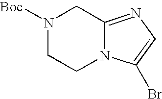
N1([Boc])CCN2C(=NC=C2Br)C1
